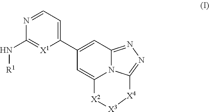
N1=CC=C(C2=CC3=NN=C4N3C(=C2)[X2][X3][X4]4)[X1]=C1N[R1]
